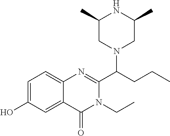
C1(C)CN(C(CCC)C2=NC3=CC=C(O)C=C3C(=O)N2CC)CC(C)N1
